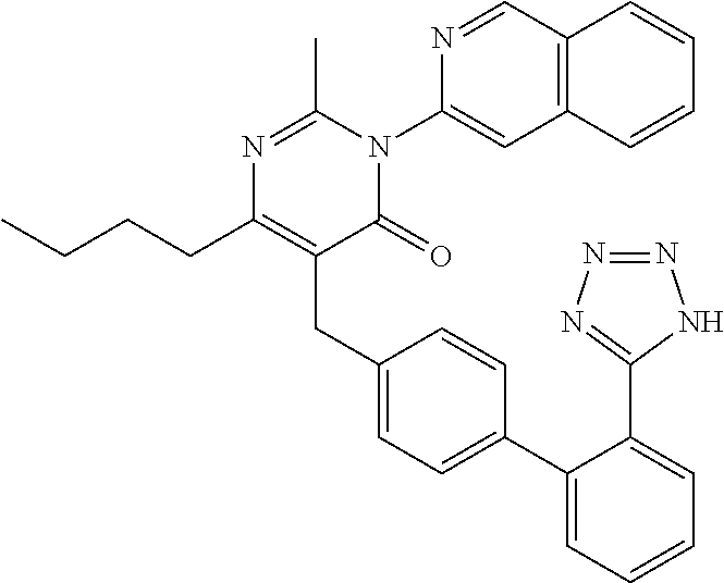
C1(C2=CC=C(CC3=C(CCCC)N=C(C)N(C4=CC5=C(C=N4)C=CC=C5)C3=O)C=C2)=CC=CC=C1C1=NN=NN1
